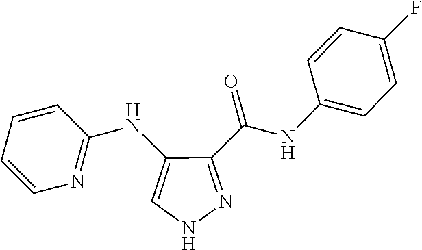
N(C1=CNN=C1C(NC1=CC=C(F)C=C1)=O)C1=NC=CC=C1
